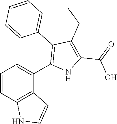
C1=CC2=C(C(C3=C(C4=CC=CC=C4)C(CC)=C(C(=O)O)N3)=C1)C=CN2
